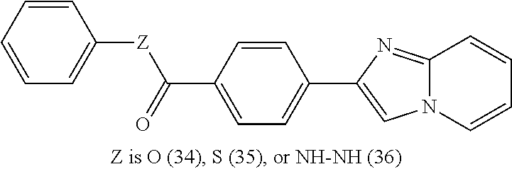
C1=CC([Z]C(C2=CC=C(C3=CN4C(=N3)C=CC=C4)C=C2)=O)=CC=C1
